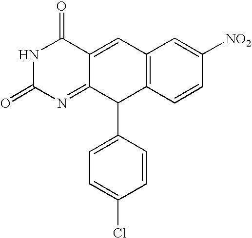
C12=C(C=CC([NO2])=C1)C(C1=CC=C(Cl)C=C1)C1=NC(=O)NC(=O)C1=C2
